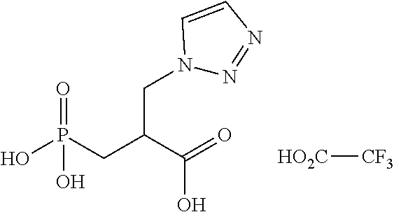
P(O)(CC(C(=O)O)CN1N=NC=C1)(=O)O.[CF3][HO2C]
